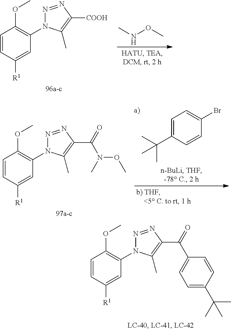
C1=CC([R1])=CC(N2N=NC([COOH])=C2C)=C1OC.N(OC)C.C1=C(C(C)(C)C)C=CC(Br)=C1.C1=CC([R1])=CC(N2N=NC(C(=O)N(C)OC)=C2C)=C1OC.C1=CC([R1])=CC(N2N=NC(C(=O)C3=CC=C(C(C)(C)C)C=C3)=C2C)=C1OC
